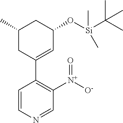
C1(C)CC(C2=C([N+]([O-])=O)C=NC=C2)=CC(O[Si](C(C)(C)C)(C)C)C1
